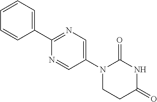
C1(N2CCC(=O)NC2=O)=CN=C(C2=CC=CC=C2)N=C1
